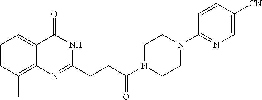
C12=CC=CC(C)=C1N=C(CCC(N1CCN(C3=NC=C([CN])C=C3)CC1)=O)NC2=O
